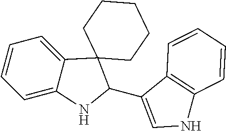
C1=CC=C2C(=C1)C1(C(C3=CNC4=C3C=CC=C4)N2)CCCCC1
